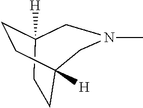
C1CC2([H])CCC1([H])CN(C)C2
